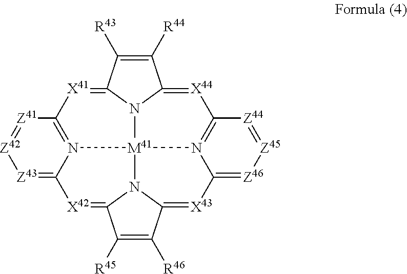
[Z41]1=[Z42][Z43]=C2N3=C1[X41]=C1C([R43])=C([R44])C4=[X44]C5=N6C(=[Z46][Z45]=[Z44]5)[X43]=C5C([R46])=C([R45])C(=[X42]2)N5[M41]36N14
